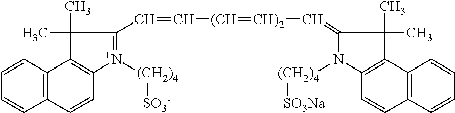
C12=C(C3=C(C=C1)[N+]([(CH2)4][SO3-])=C(C=C[(CH]=[CH)2]C=C1N([(CH2)4][SO3Na])C4=C(C5=C(C=C4)C=CC=C5)C1(C)C)C3(C)C)C=CC=C2
